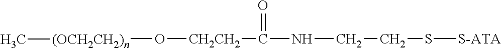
O([(OCH2CH2)n]C)[CH2CH2]C(NCCS[S-ATA])=O
